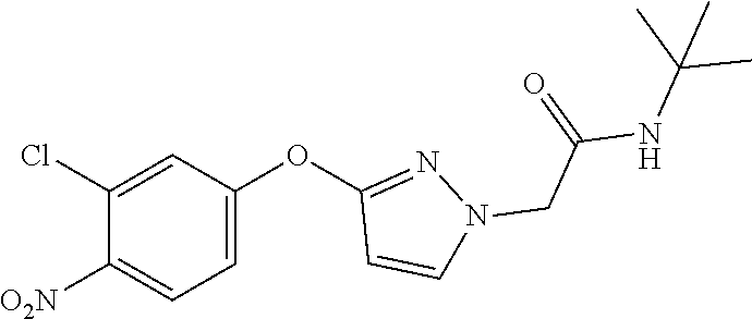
C1(Cl)=CC(OC2=NN(CC(=O)NC(C)(C)C)C=C2)=CC=C1[O2N]
